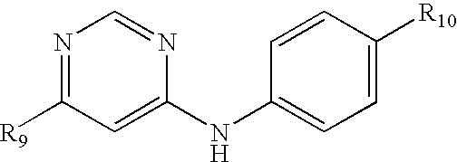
N1=C([R9])C=C(NC2=CC=C([R10])C=C2)N=C1
